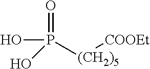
OP(=O)(O)[(CH2)5][COOEt]
